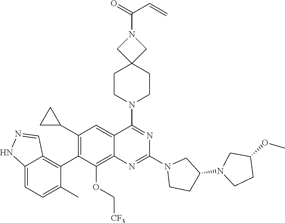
C12=CC=C(C)C(C3=C(C4CC4)C=C4C(=C3OC[CF3])N=C(N3CCC(N5CCC(OC)C5)C3)N=C4N3CCC4(CC3)CN(C(=O)C=C)C4)=C1C=NN2
